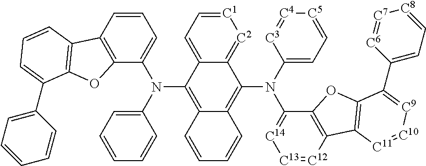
[C1]1=CC=C2C(=[C2]1)C(N(C1=CC=[C5][C4]=[C3]1)C1=[C14][C13]=[C12]C3=C1OC1=C3[C11]=[C10][C9]=C1C1=CC=[C8][C7]=[C6]1)=C1C(=C2N(C2=CC=CC=C2)C2=CC=CC3=C2OC2=C3C=CC=C2C2=CC=CC=C2)C=CC=C1
